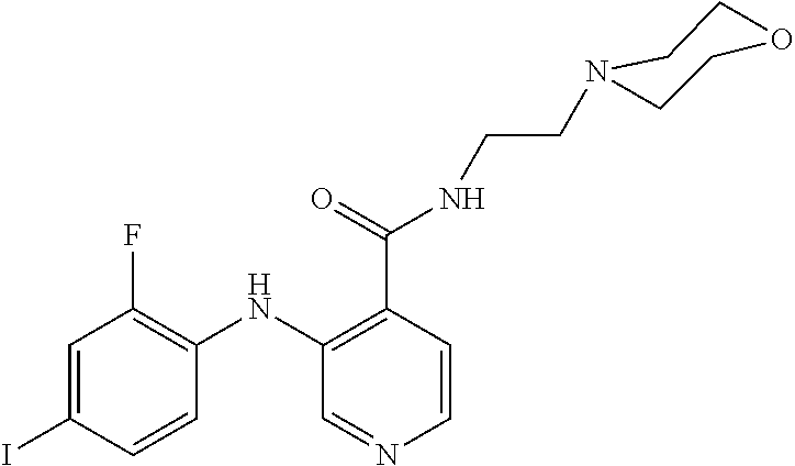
C1=C(I)C=CC(NC2=C(C(=O)NCCN3CCOCC3)C=CN=C2)=C1F
